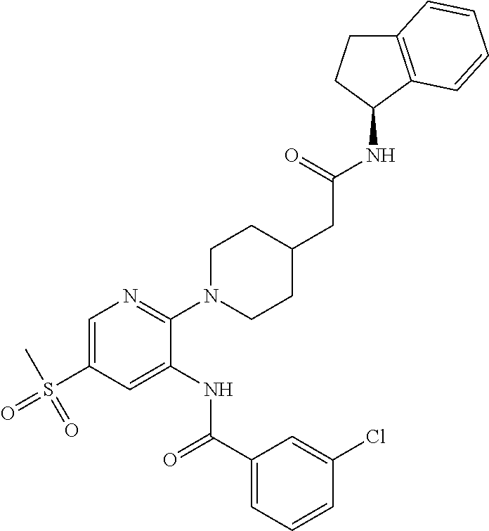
C1=C(S(C)(=O)=O)C=C(NC(C2=CC=CC(Cl)=C2)=O)C(N2CCC(CC(NC3C4=C(CC3)C=CC=C4)=O)CC2)=N1
